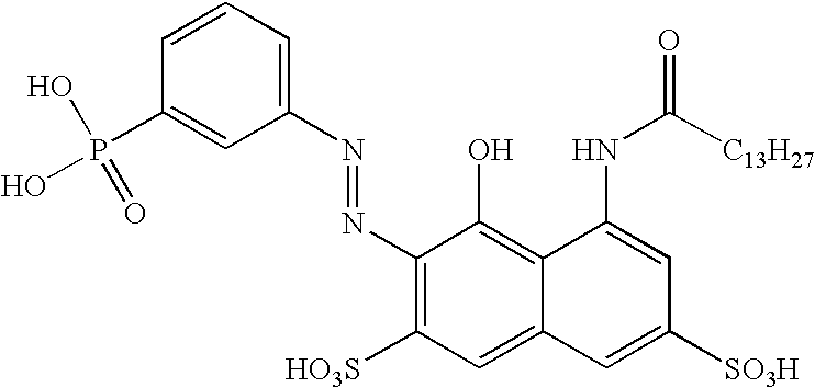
C1(N=NC2=C([HO3S])C=C3C(=C2O)C(NC([C13H27])=O)=CC([SO3H])=C3)=CC=CC(P(O)(=O)O)=C1
